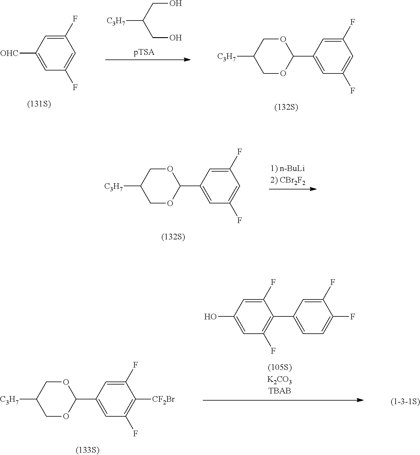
C1(F)=CC([OHC])=CC(F)=C1.[C3H7]C(CO)CO.C1(F)=CC(C2OCC([C3H7])CO2)=CC(F)=C1.C1(F)=CC(C2OCC([C3H7])CO2)=CC(F)=C1.C1(F)=CC(C2OCC([C3H7])CO2)=CC(F)=C1[CF2Br].C1(F)=CC(C2=C(F)C=C(O)C=C2F)=CC=C1F
